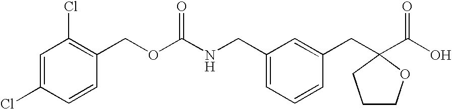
C1=C(Cl)C=CC(COC(NCC2=CC=CC(CC3(C(O)=O)OCCC3)=C2)=O)=C1Cl
